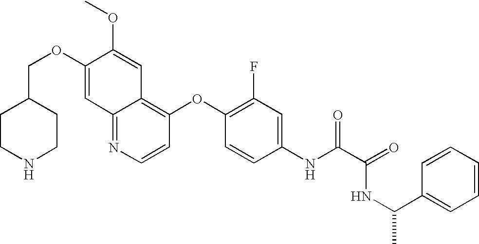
C12=NC=CC(OC3=C(F)C=C(NC(C(=O)NC(C4=CC=CC=C4)C)=O)C=C3)=C1C=C(OC)C(OCC1CCNCC1)=C2
